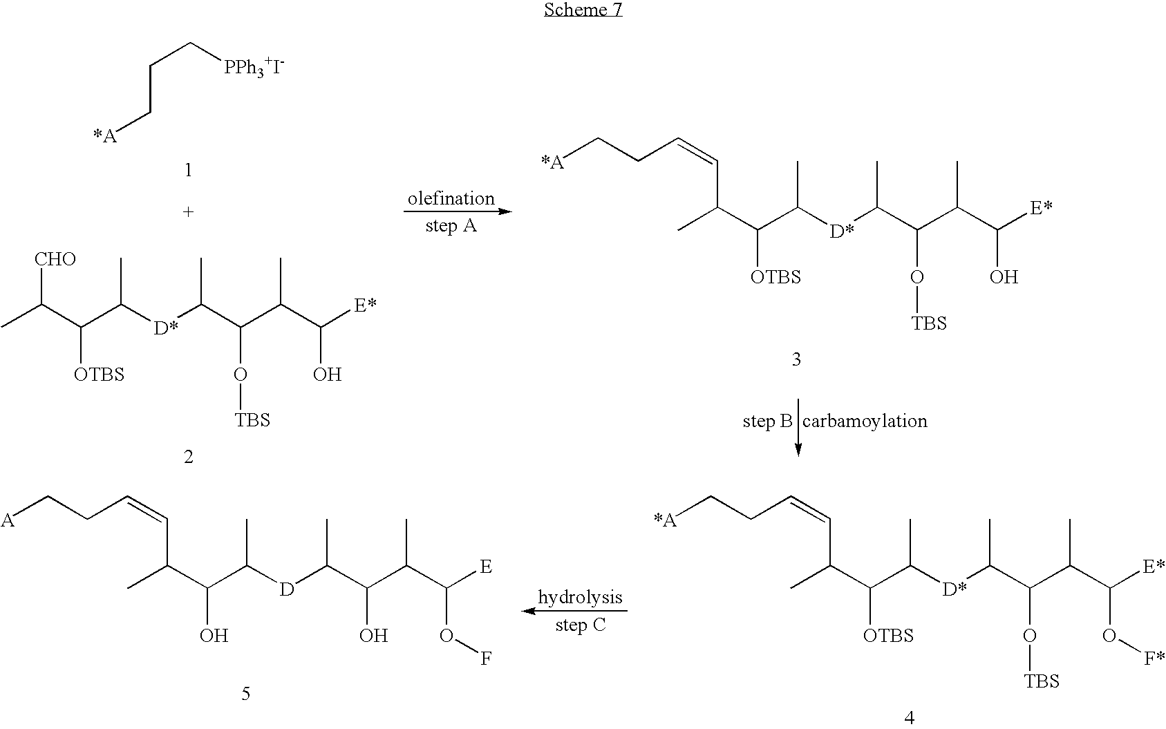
CC(C(C([D*]C(C(C(C([E*])O[F*])C)O[TBS])C)C)[OTBS])C=CCC[*A].CC(C(C([D]C(C(C(C([E])OF)C)O)C)C)O)C=CCC[A].C(C[*A])C[PPh3+I-].CC(C(C([D*]C(C(C(C([E*])O)C)O[TBS])C)C)[OTBS])[CHO].CC(C(C([D*]C(C(C(C([E*])O)C)O[TBS])C)C)[OTBS])C=CCC[*A]
